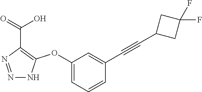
N1=NC(C(=O)O)=C(OC2=CC=CC(C#CC3CC(F)(F)C3)=C2)N1
